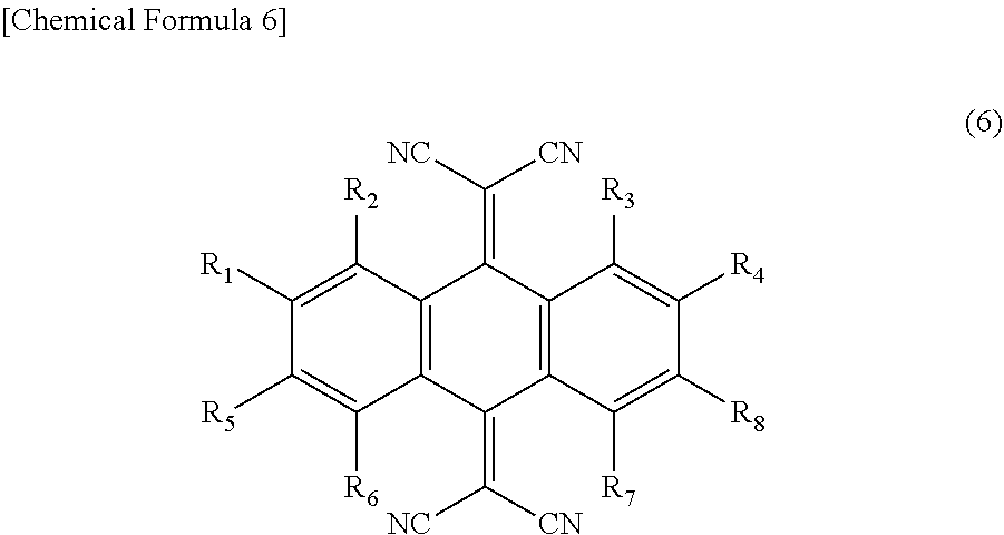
C1([R1])=C([R2])C2=C(C([R6])=C1[R5])C(=C([NC])[CN])C1=C(C2=C([CN])[NC])C([R3])=C([R4])C([R8])=C1[R7]
